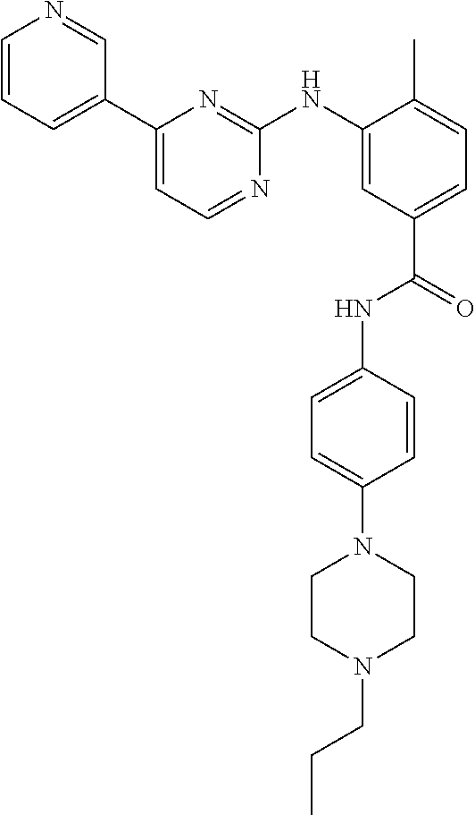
C1=CC=C(C2=CC=NC(NC3=CC(C(=O)NC4=CC=C(N5CCN(CCC)CC5)C=C4)=CC=C3C)=N2)C=N1
